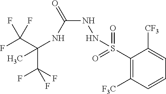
C(C(F)(F)F)(NC(NNS(C1=C([F3C])C=CC=C1[CF3])(=O)=O)=O)(C)C(F)(F)F
